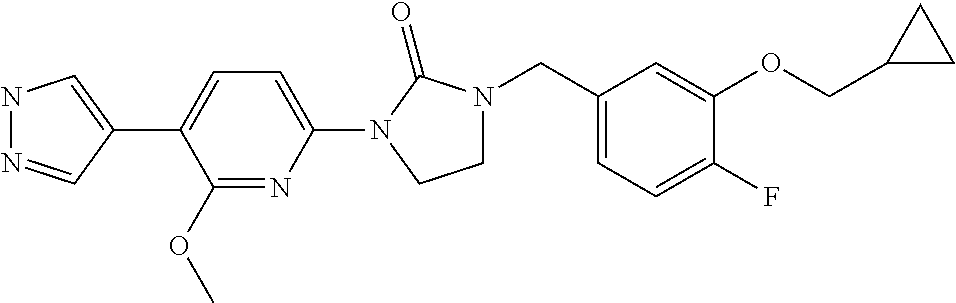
N1N=CC(C2=CC=C(N3C(=O)N(CC4=CC=C(F)C(OCC5CC5)=C4)CC3)N=C2OC)=C1
